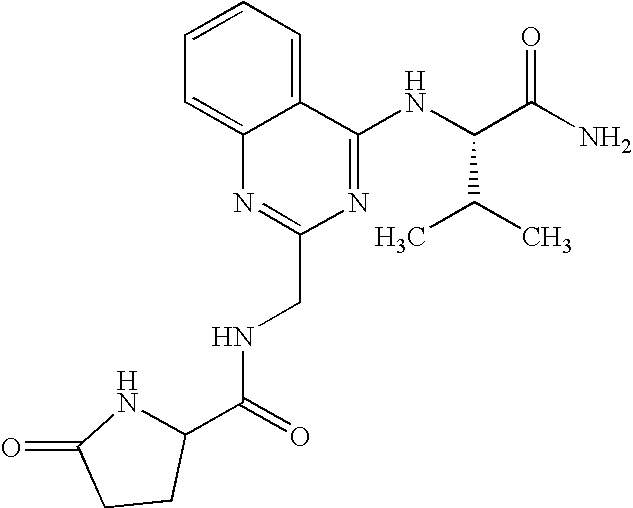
C1=CC=C2C(=C1)N=C(CNC(C1NC(=O)CC1)=O)N=C2NC(C(N)=O)C(C)C
